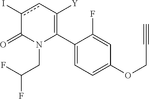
C1(C2=C([Y])cc(I)C(=O)N2CC(F)F)=CC=C(OCC#C)C=C1F
